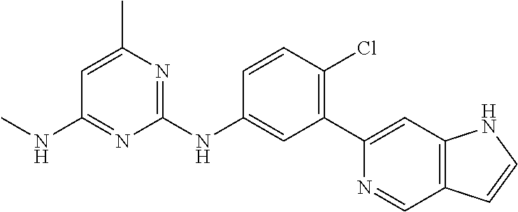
C1=C(C)N=C(NC2=CC(C3=CC4=C(C=N3)C=CN4)=C(Cl)C=C2)N=C1NC
